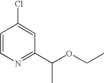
ClC1=CC(C(OCC)C)=NC=C1
